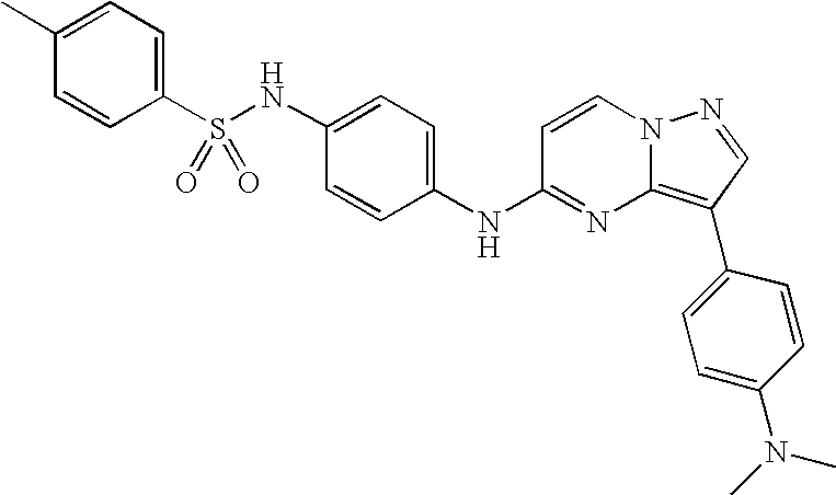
C1(NS(C2=CC=C(C)C=C2)(=O)=O)=CC=C(NC2=NC3=C(C4=CC=C(N(C)C)C=C4)C=NN3C=C2)C=C1
